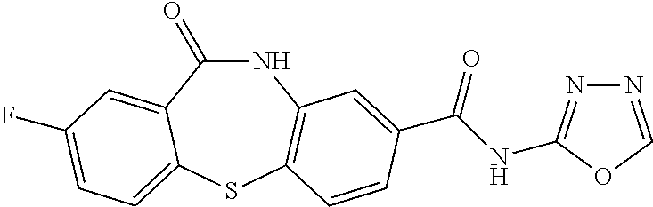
N1C(=O)C2=CC(F)=CC=C2SC2=C1C=C(C(NC1=NN=CO1)=O)C=C2
